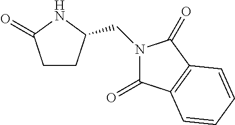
C1CC(CN2C(=O)C3=C(C2=O)C=CC=C3)NC1=O
